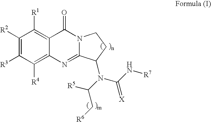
C1([R2])=C([R3])C([R4])=C2C(=C1[R1])C(=O)N1C(=N2)C(N(C(C[R6])[R5])C(=[X])N[R7])CC1
